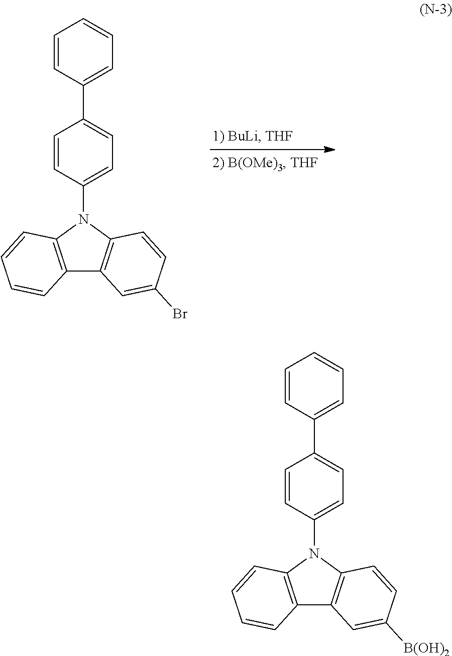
C1=CC(N2C3=C(C4=C2C=CC(Br)=C4)C=CC=C3)=CC=C1C1=CC=CC=C1.C1=CC(N2C3=C(C4=C2C=CC([B(OH)2])=C4)C=CC=C3)=CC=C1C1=CC=CC=C1
